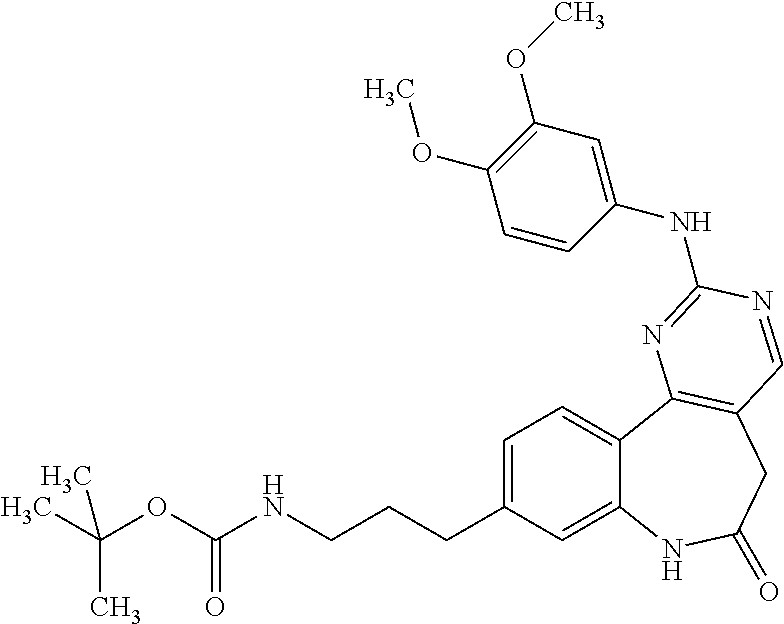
C1=C(CCCNC(OC(C)(C)C)=O)C=C2C(=C1)C1=C(CC(=O)N2)C=NC(NC2=CC(OC)=C(OC)C=C2)=N1
